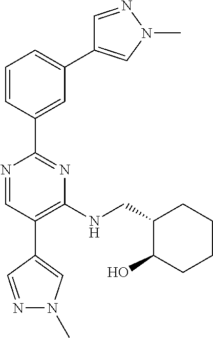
N1=CC(C2=CN(C)N=C2)=C(NCC2C(O)CCCC2)N=C1C1=CC(C2=CN(C)N=C2)=CC=C1
